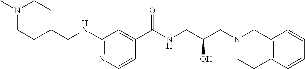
C1(NCC2CCN(C)CC2)=NC=CC(C(NCC(CN2CCC3=C(C2)C=CC=C3)O)=O)=C1
